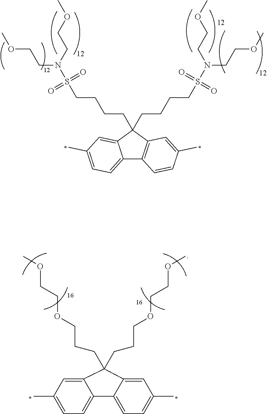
C12=CC=C(C)C=C1C(CCCCS(=O)(=O)N(CCOC)CCOC)(CCCCS(N(CCOC)CCOC)(=O)=O)C1=C2C=CC(C)=C1.C12=CC(C)=CC=C1C1=CC=C(C)C=C1C2(CCCOCCOC)CCCOCCOC
